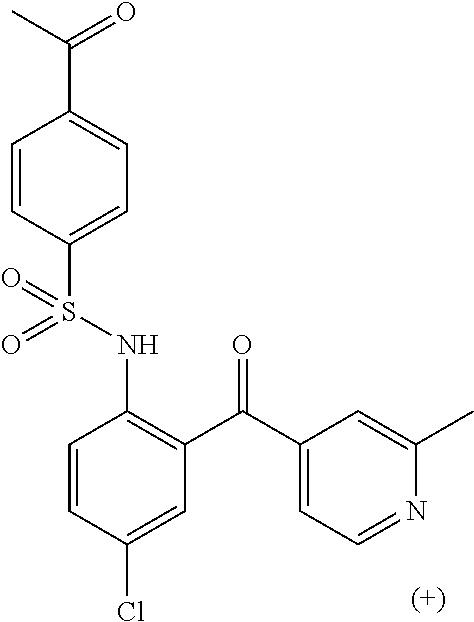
C1=CC(S(NC2=C(C(=O)C3=CC=NC(C)=C3)C=C(Cl)C=C2)(=O)=O)=CC=C1C(C)=O
